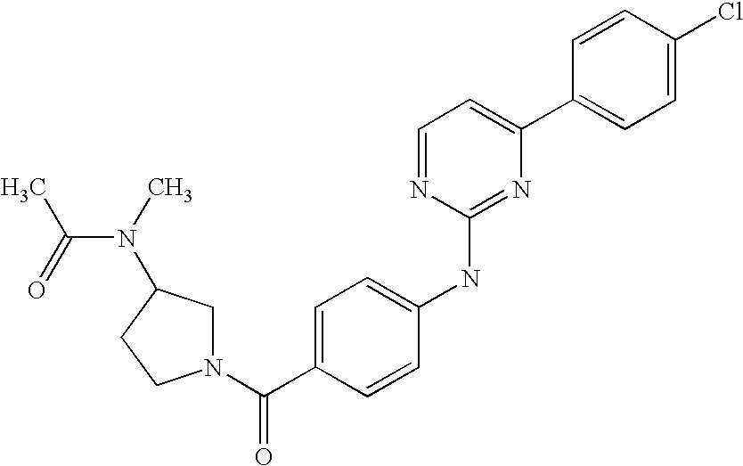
C1=CC(C2=CC=NC(NC3=CC=C(C(N4CC(N(C)C(=O)C)CC4)=O)C=C3)=N2)=CC=C1Cl
